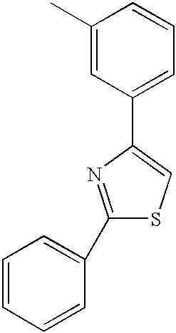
C1(C)=CC(C2=CSC(C3=CC=CC=C3)=N2)=CC=C1
